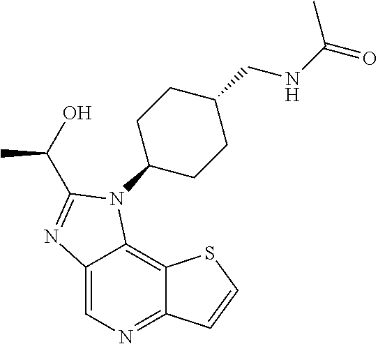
C12=CN=C3C(=C1N(C1CCC(CNC(=O)C)CC1)C(C(O)C)=N2)SC=C3
